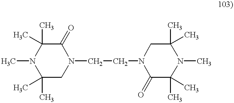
CN1C(C)(C)CN(CCN2C(=O)C(C)(C)N(C)C(C)(C)C2)C(=O)C1(C)C
